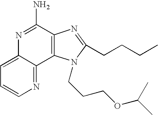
C1=C2C(=NC=C1)C1=C(C(N)=N2)N=C(CCCC)N1CCCOC(C)C
